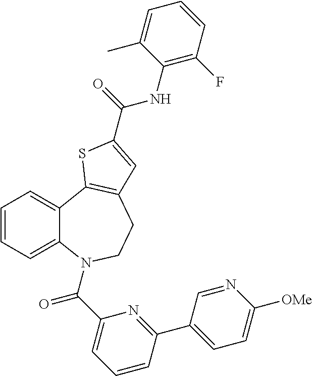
C1=CC=C2C(=C1)C1=C(CCN2C(C2=CC=CC(C3=CC=C([OMe])N=C3)=N2)=O)C=C(C(=O)NC2=C(F)C=CC=C2C)S1
